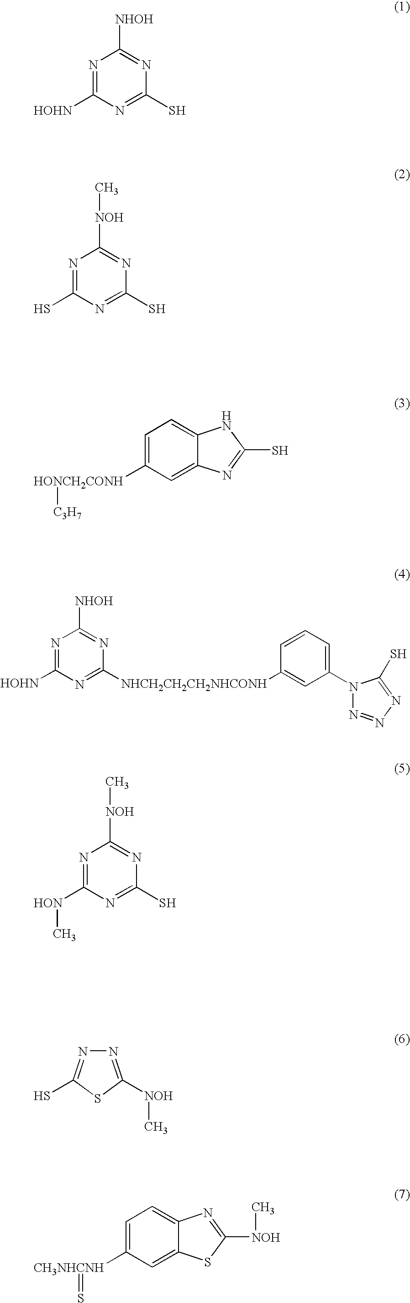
N1=C([HOHN])N=C(S)N=C1[NHOH].N1=C(S)N=C(S)N=C1[NOH]C.C1=C([HONCH2CONH][C3H7])C=C2C(=C1)NC(S)=N2.N1=C([HOHN])N=C([NHCH2CH2CH2NHCONH]C2=CC(N3N=NN=C3S)=CC=C2)N=C1[NHOH].N1=C([HON]C)N=C(S)N=C1[NOH]C.N1=C([NOH]C)SC(S)=N1.C1=C([CH3NHCNH]=S)C=C2C(=C1)N=C([NOH]C)S2
